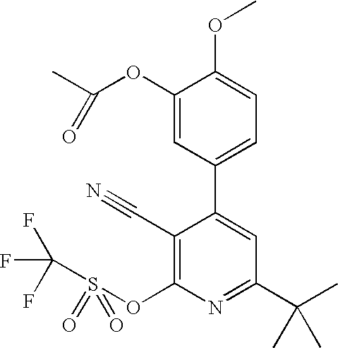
C1(OC(C)=O)=CC(C2=CC(C(C)(C)C)=NC(OS(C(F)(F)F)(=O)=O)=C2C#N)=CC=C1OC
